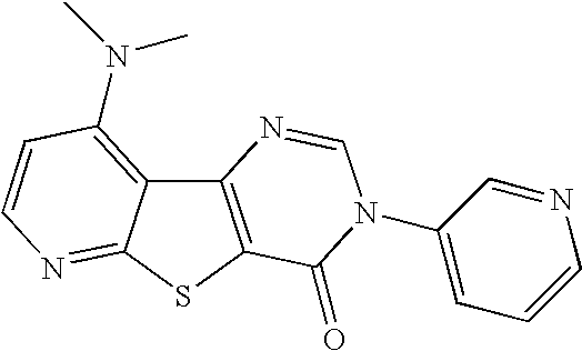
C12=C(SC3=NC=CC(N(C)C)=C13)C(=O)N(C1=CC=CN=C1)C=N2
